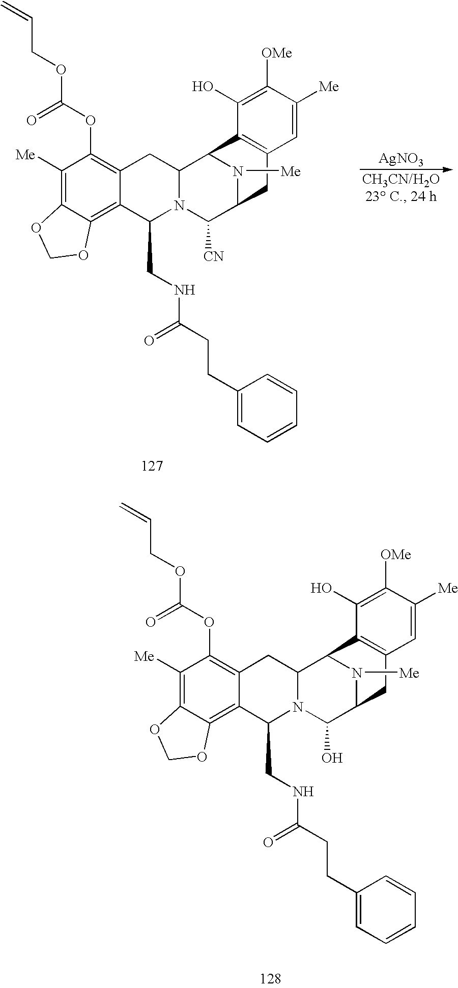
C1([Me])=C2C(=C3C(=C1OC(OCC=C)=O)CC1N(C3CNC(CCC3=CC=CC=C3)=O)C(O)C3N([Me])C1C1=C(C3)C=C([Me])C([OMe])=C1O)OCO2.C1([Me])=C2C(=C3C(=C1OC(OCC=C)=O)CC1N(C3CNC(CCC3=CC=CC=C3)=O)C([CN])C3N([Me])C1C1=C(C3)C=C([Me])C([OMe])=C1O)OCO2.[AgNO3]
